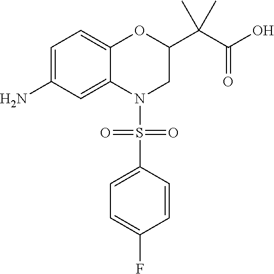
C1=C(N)C=C2C(=C1)OC(C(C(O)=O)(C)C)CN2S(C1=CC=C(F)C=C1)(=O)=O
